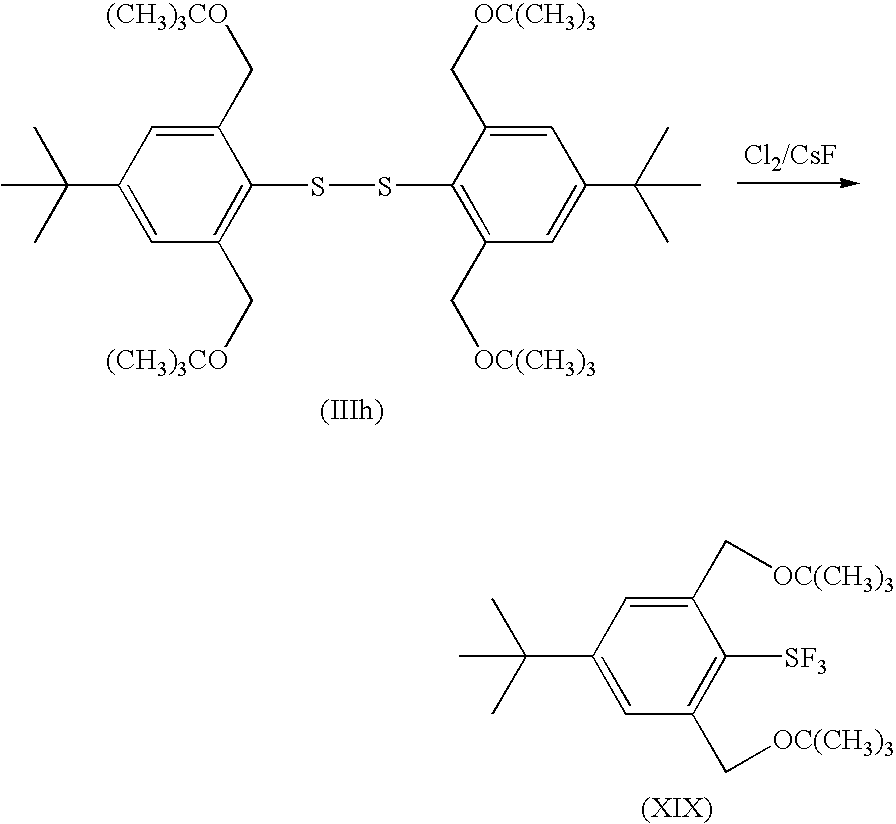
[Cl2/CsF].C1(C(C)(C)C)=CC(C[(CH3)3CO])=C(SSC2=C(C[OC(CH3)3])C=C(C(C)(C)C)C=C2C[OC(CH3)3])C(C[(CH3)3CO])=C1.C1(C(C)(C)C)=CC(C[OC(CH3)3])=C([SF3])C(C[OC(CH3)3])=C1
